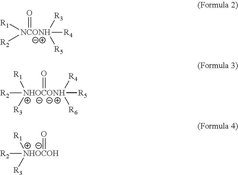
O=[NCONH]([R1])([R2])([R4])([R3])[R5].O=[NHOCONH]([R5])([R4])([R6])([R2])([R1])[R3].O=[NHOCOH]([R2])([R1])[R3]
